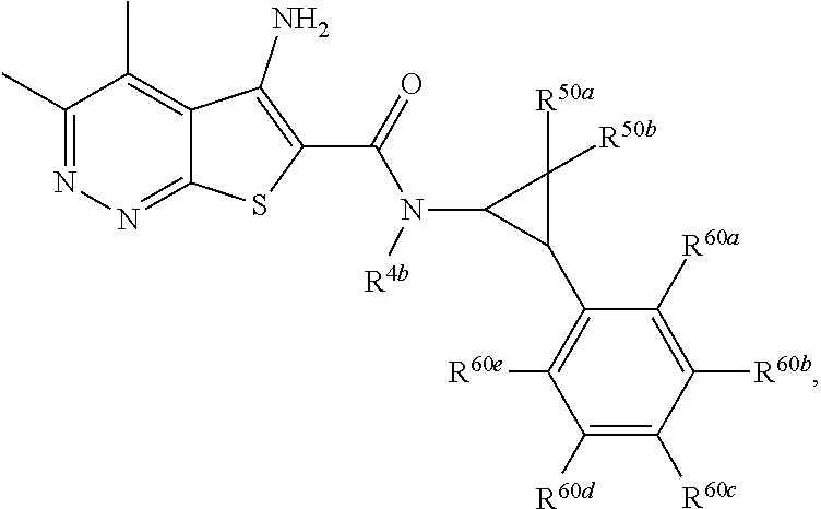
C1(C)=NN=C2C(=C1C)C(N)=C(C(N(C1C([R50a])([R50b])C1C1=C([R60e])C([R60d])=C([R60c])C([R60b])=C1[R60a])[R4b])=O)S2
